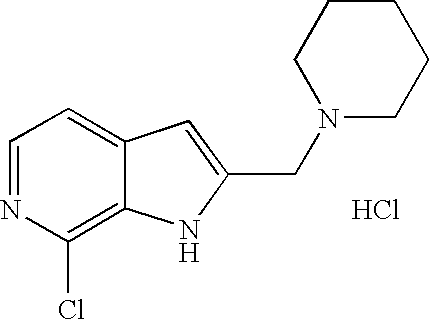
C1=NC(Cl)=C2C(=C1)C=C(CN1CCCCC1)N2.Cl
